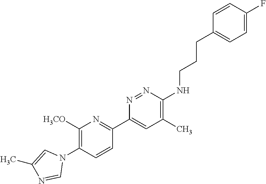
C1([H3CO])=C(N2C=C(C)N=C2)C=CC(C2=CC(C)=C(NCCCC3=CC=C(F)C=C3)N=N2)=N1
